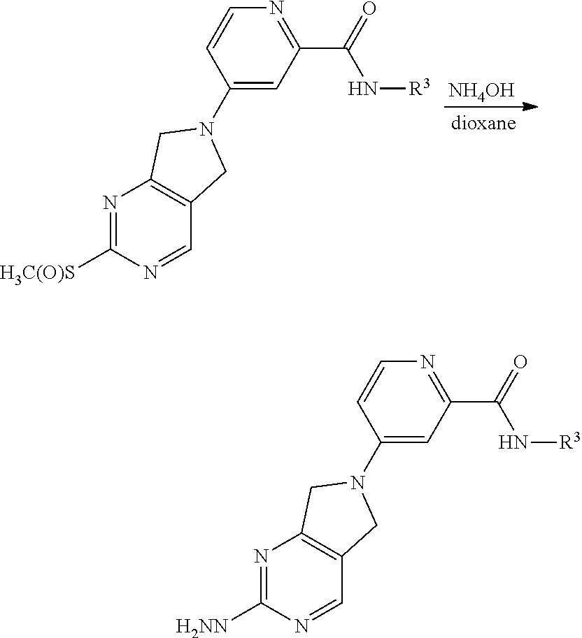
[NH4OH].N1=C([H3C(O)S])N=CC2=C1CN(C1=CC(C(N[R3])=O)=NC=C1)C2.N1=C([H2NN])N=CC2=C1CN(C1=CC(C(N[R3])=O)=NC=C1)C2
